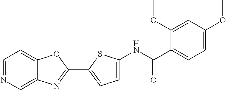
C1=NC=C2C(=C1)OC(C1=CC=C(NC(=O)C3=CC=C(OC)C=C3OC)S1)=N2
